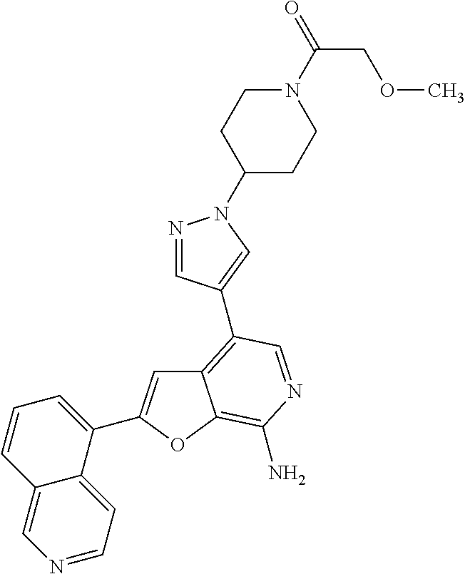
C12=CN=CC=C1C(C1=CC3=C(C4=CN(C5CCN(C(=O)COC)CC5)N=C4)C=NC(N)=C3O1)=CC=C2
